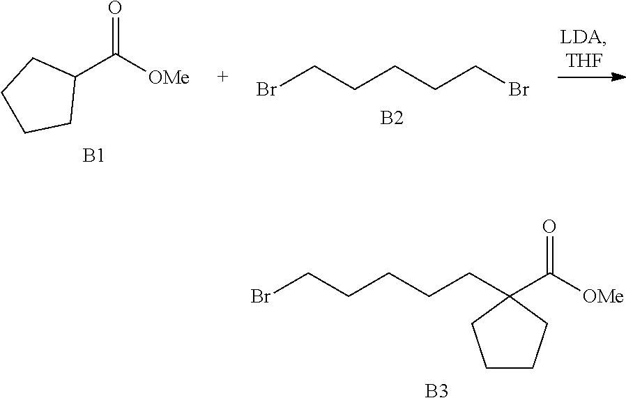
BrCCCCCC1(C([OMe])=O)CCCC1.[B3].O=C([OMe])C1CCCC1.[B1].BrCCCCCBr.[B2]
